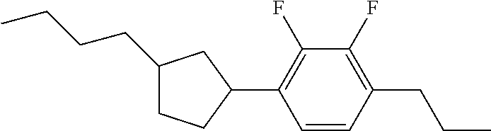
C1(CCCC)CCC(C2=C(F)C(F)=C(CCC)C=C2)C1
